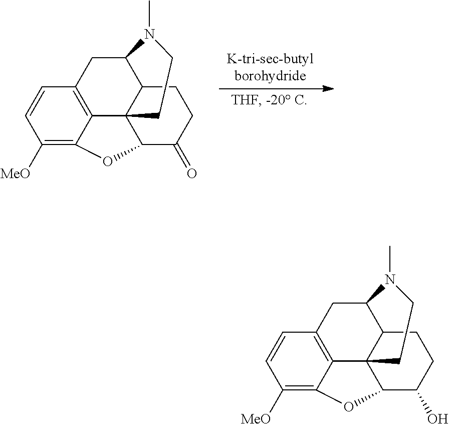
C12=C3C=CC([MeO])=C1OC1C24C(C(C3)N(C)CC4)CCC1=O.C12=C3C=CC([MeO])=C1OC1C24C(C(C3)N(C)CC4)CCC1O
